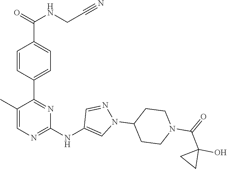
C1(C2=NC(NC3=CN(C4CCN(C(=O)C5(O)CC5)CC4)N=C3)=NC=C2C)=CC=C(C(NCC#N)=O)C=C1
